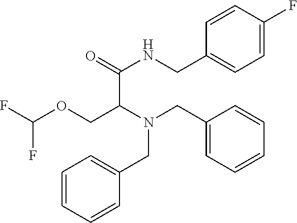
C1=CC=CC(CN(CC2=CC=CC=C2)C(COC(F)F)C(=O)NCC2=CC=C(F)C=C2)=C1
